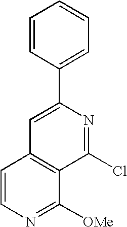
C1=CC(C2=CC3=C(C([OMe])=NC=C3)C(Cl)=N2)=CC=C1
